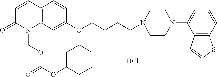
C1=CC2=C(N(COC(OC3CCCCC3)=O)C1=O)C=C(OCCCCN1CCN(C3=CC=CC4=C3C=CS4)CC1)C=C2.Cl
